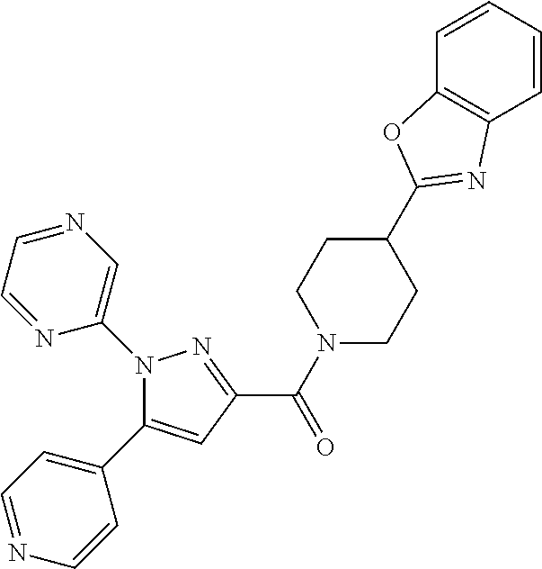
C1(C(N2CCC(C3=NC4=C(O3)C=CC=C4)CC2)=O)=NN(C2=CN=CC=N2)C(C2=CC=NC=C2)=C1
